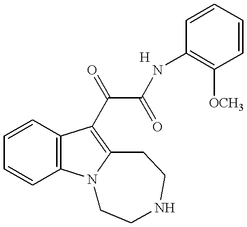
C1=CC=CC2=C1C(C(=O)C(=O)NC1=C([OCH3])C=CC=C1)=C1N2CCNCC1
